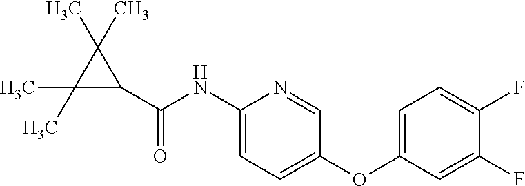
C1(NC(C2C(C)(C)C2(C)C)=O)=CC=C(OC2=CC=C(F)C(F)=C2)C=N1
